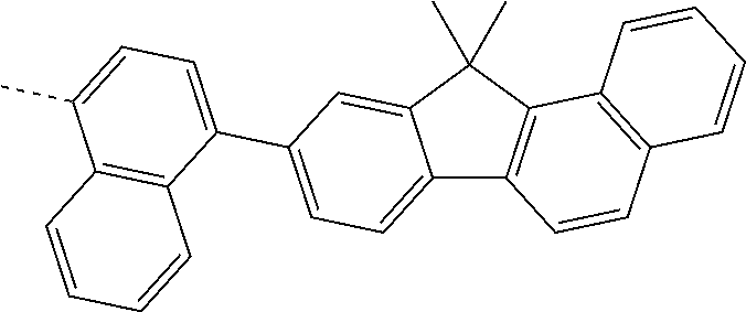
C12=CC=C(C3=CC=C(C)C4=C3C=CC=C4)C=C1C(C)(C)C1=C2C=CC2=C1C=CC=C2
